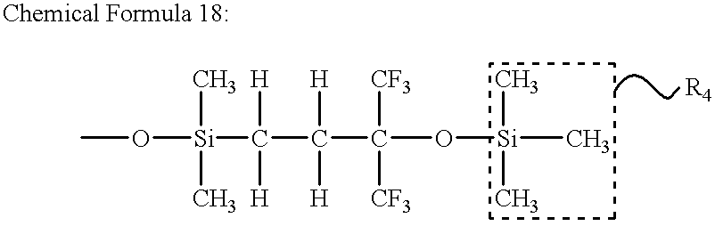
[Si](C([H])([H])C([H])([H])C(O[Si](C)(C)C)([CF3])[CF3])(C)(C)OC
